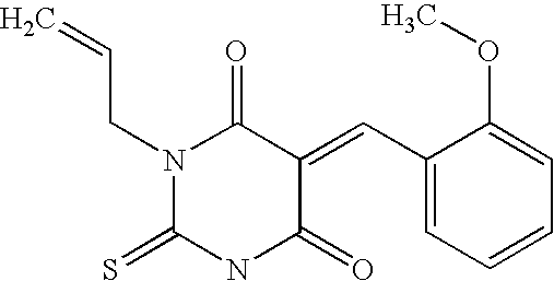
S=C1NC(=O)C(=CC2=CC=CC=C2OC)C(=O)N1CC=C
